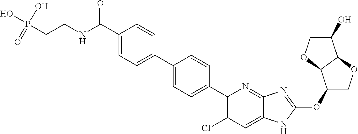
C(C1=CC=C(C2=CC=C(C3=C(Cl)C=C4C(=N3)N=C(OC3COC5C3OCC5O)N4)C=C2)C=C1)(NCCP(O)(O)=O)=O
